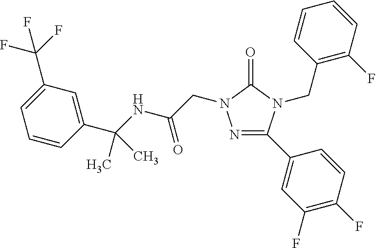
N1=C(C2=CC(F)=C(F)C=C2)N(CC2=C(F)C=CC=C2)C(=O)N1CC(=O)NC(C)(C1=CC(C(F)(F)F)=CC=C1)C
